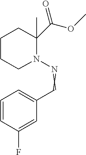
N1(N=CC2=CC=CC(F)=C2)C(C(OC)=O)(C)CCCC1
